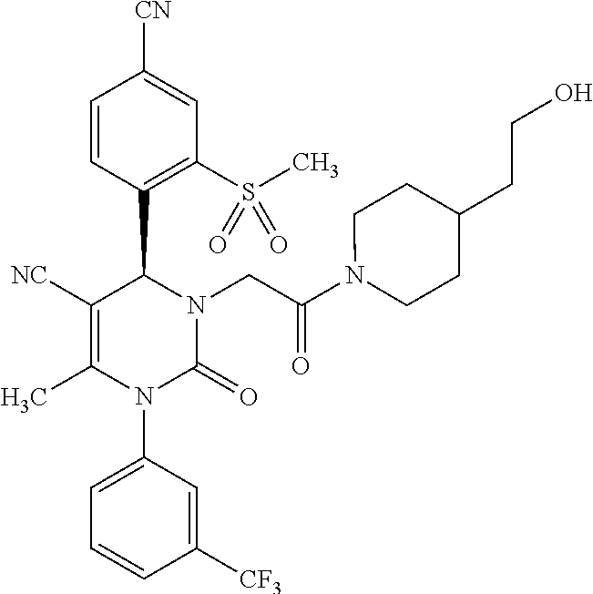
C1=CC(C2C([NC])=C(C)N(C3=CC=CC([CF3])=C3)C(=O)N2CC(=O)N2CCC(CCO)CC2)=C(S(C)(=O)=O)C=C1[CN]
